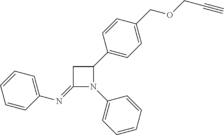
C1=CC=C(N=C2N(C3=CC=CC=C3)C(C3=CC=C(COCC#C)C=C3)C2)C=C1
